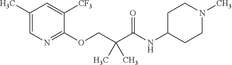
C1(OCC(C(NC2CCN(C)CC2)=O)(C)C)=NC=C(C)C=C1[CF3]
